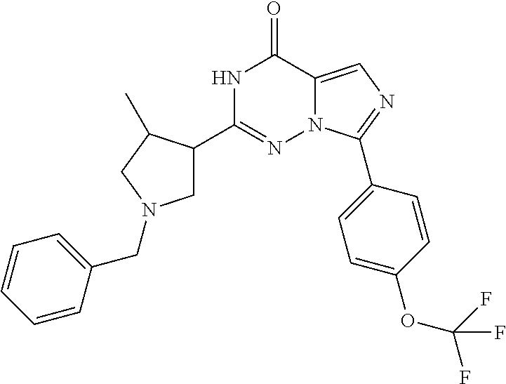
N1C(C2CN(CC3=CC=CC=C3)CC2C)=NN2C(=CN=C2C2=CC=C(OC(F)(F)F)C=C2)C1=O
